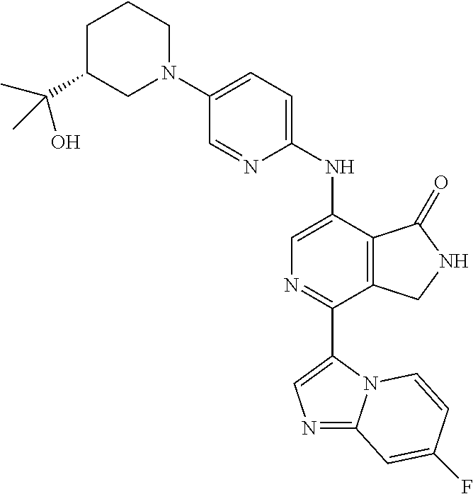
C1C(C(C)(O)C)CN(C2=CC=C(NC3=CN=C(C4=CN=C5N4C=CC(F)=C5)C4=C3C(=O)NC4)N=C2)CC1
